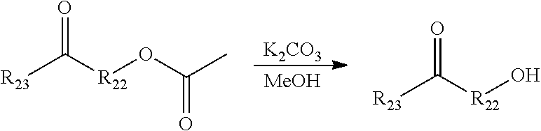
[K2CO3].[MeOH].[R23]C([R22]OC(C)=O)=O.[R23]C([R22]O)=O
